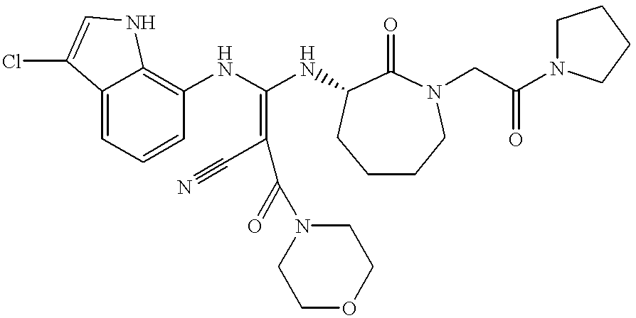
C12=CC=CC(NC(NC3C(=O)N(CC(N4CCCC4)=O)CCCC3)=C(C#N)C(N3CCOCC3)=O)=C1NC=C2Cl
